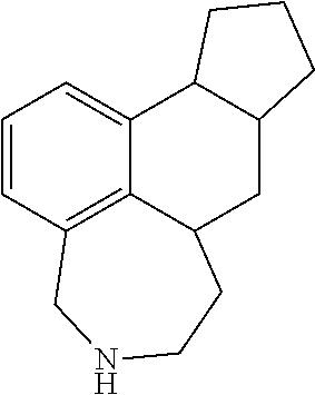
C1=CC2=C3C(=C1)C1C(CC3CCNC2)CCC1
